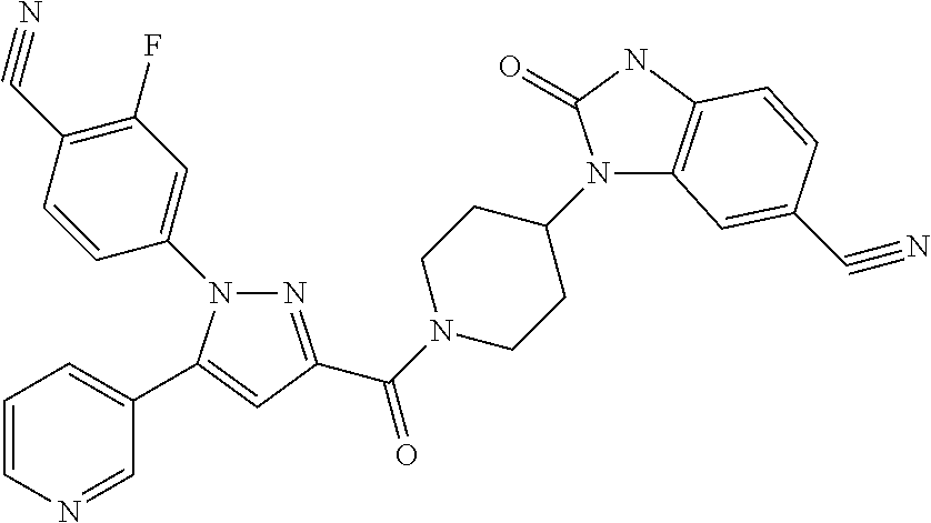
N1=C(C(=O)N2CCC(N3C4=C(NC3=O)C=CC(C#N)=C4)CC2)C=C(C2=CC=CN=C2)N1C1=CC(F)=C(C#N)C=C1
